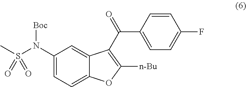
C1(N(S(C)(=O)=O)[Boc])=CC=C2C(=C1)C(C(=O)C1=CC=C(F)C=C1)=C([n-Bu])O2
